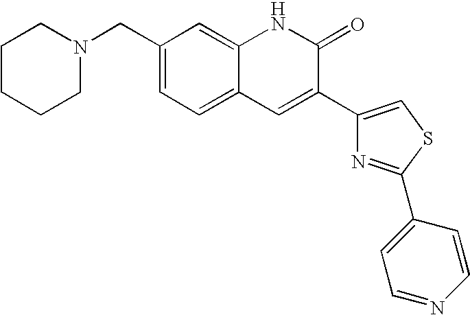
C1(CN2CCCCC2)=CC=C2C(=C1)NC(=O)C(C1=CSC(C3=CC=NC=C3)=N1)=C2
